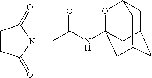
C1CC(=O)N(CC(NC23OC4CC(CC(C2)C4)C3)=O)C1=O
